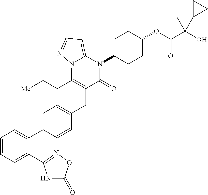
C1=CC=C(C2=NOC(=O)N2)C(C2=CC=C(CC3=C(CC[Me])N4C(=CC=N4)N(C4CCC(OC(C(O)(C5CC5)C)=O)CC4)C3=O)C=C2)=C1
